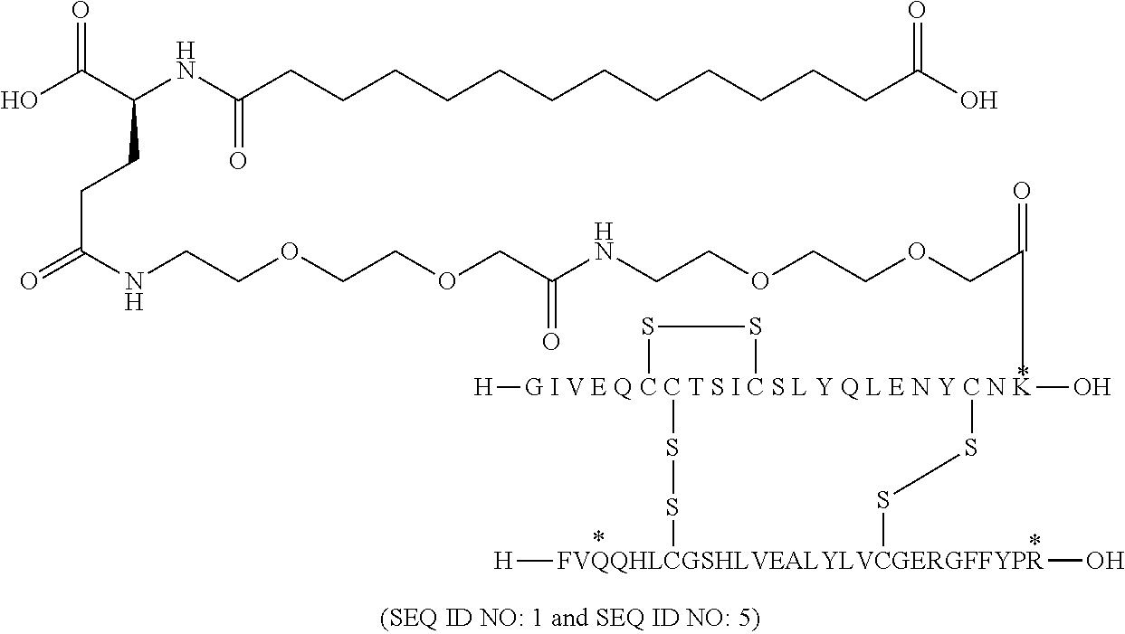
[G I V E Q C C T S I C S L Y Q L E N Y C N K]12([H])(O)(C(COCCOCCNC(COCCOCCNC(=O)CCC(NC(CCCCCCCCCCCCC(O)=O)=O)C(O)=O)=O)=O)(SS1)SS[FVQQHLCGSHLVEALYLVCGERGFFYPR]([H])(O)SS2
